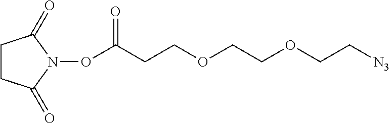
O(C(CCOCCOCC[N3])=O)N1C(=O)CCC1=O
